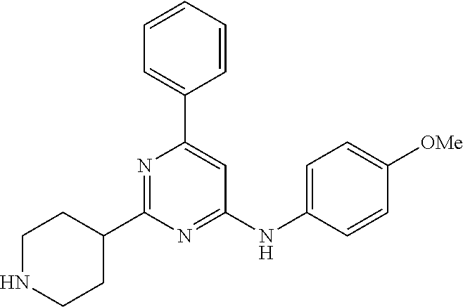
C1=CC=CC(C2=CC(NC3=CC=C([OMe])C=C3)=NC(C3CCNCC3)=N2)=C1
